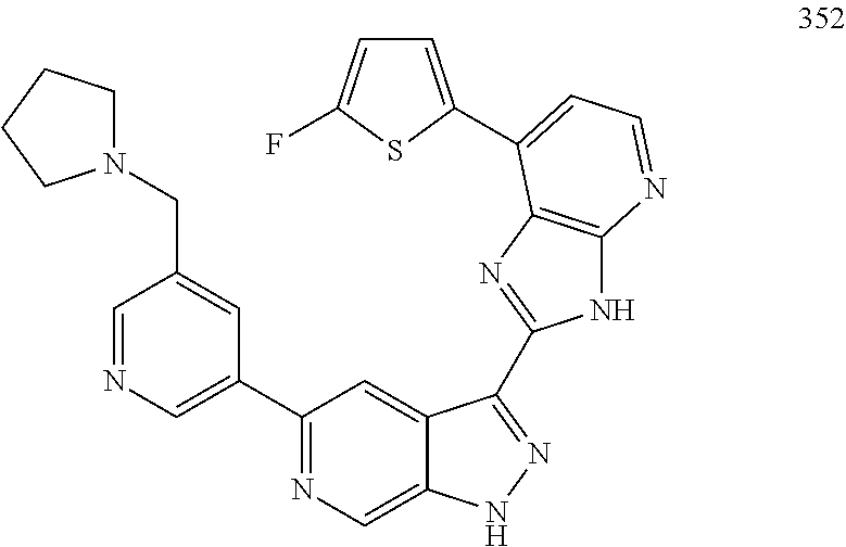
C1=NC=C(C2=NC=C3C(=C2)C(C2=NC4=C(N2)N=CC=C4C2=CC=C(F)S2)=NN3)C=C1CN1CCCC1
